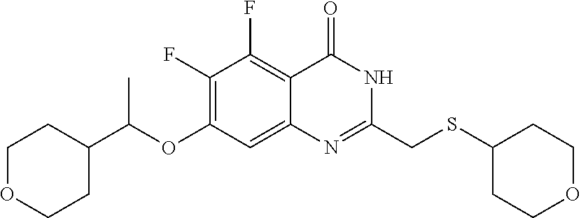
C1(F)=C(OC(C2CCOCC2)C)C=C2C(=C1F)C(=O)NC(CSC1CCOCC1)=N2
